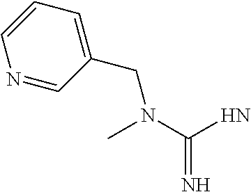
N1=CC(CN(C)C(N)=N)=CC=C1
